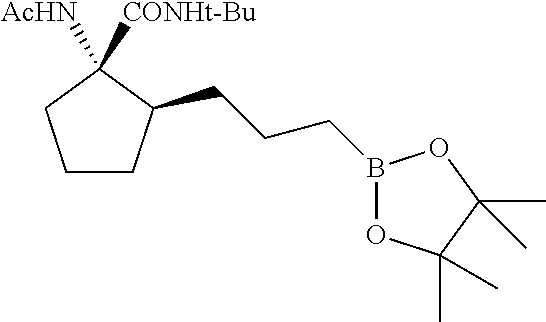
C1CC(CCCB2OC(C)(C)C(C)(C)O2)C([CONHt-Bu])([AcHN])C1
